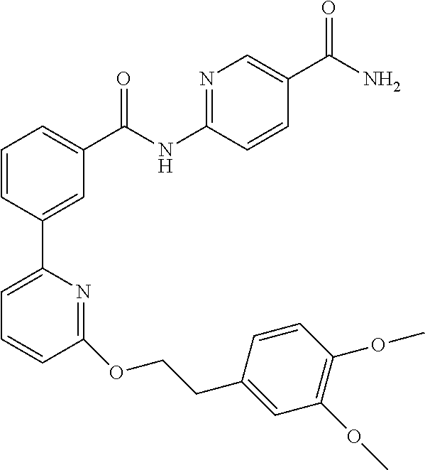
C1=CC(C2=CC=CC(OCCC3=CC(OC)=C(OC)C=C3)=N2)=CC(C(NC2=NC=C(C(N)=O)C=C2)=O)=C1
